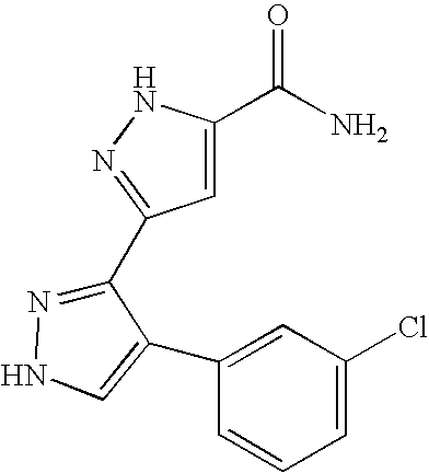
NC(C1=CC(C2=NNC=C2C2=CC(Cl)=CC=C2)=NN1)=O
